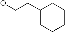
C1(CCO)CCCCC1
